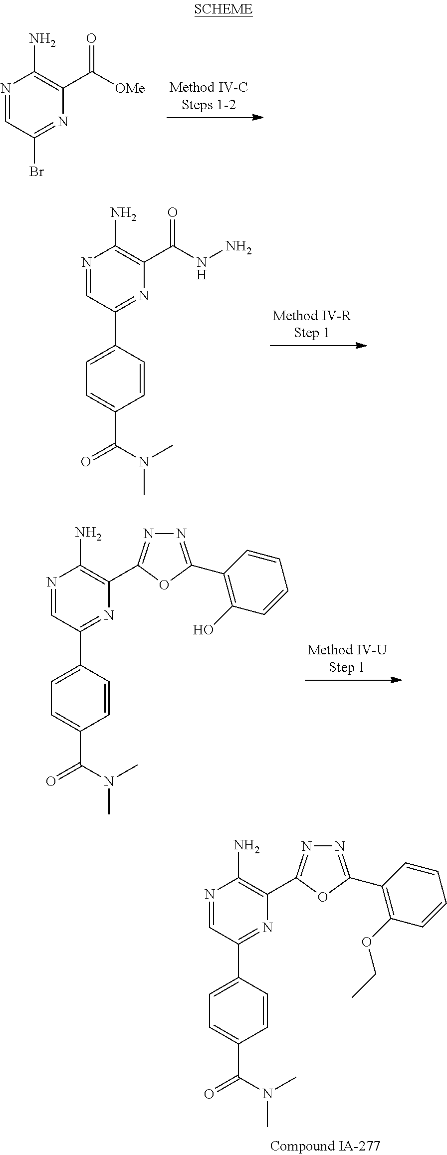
N1=CC(Br)=NC(C([OMe])=O)=C1N.N1=CC(C2=CC=C(C(=O)N(C)C)C=C2)=NC(C(NN)=O)=C1N.N1=CC(C2=CC=C(C(=O)N(C)C)C=C2)=NC(C2=NN=C(C3=C(O)C=CC=C3)O2)=C1N.N1=CC(C2=CC=C(C(=O)N(C)C)C=C2)=NC(C2=NN=C(C3=C(OCC)C=CC=C3)O2)=C1N
